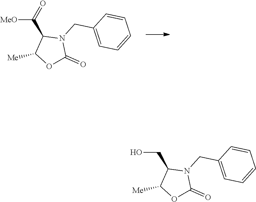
C1=CC=CC=C1CN1C(C(=O)[MeO])C([Me])OC1=O.C1=CC=CC=C1CN1C(CO)C([Me])OC1=O
